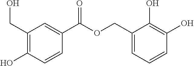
C1(CO)=C(O)C=CC(C(OCC2=CC=CC(O)=C2O)=O)=C1
